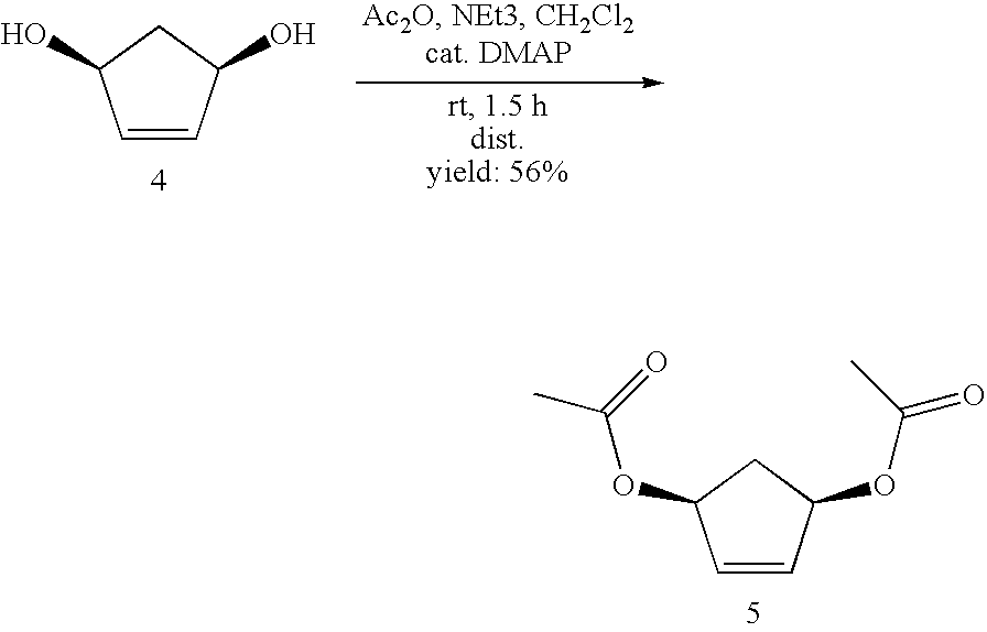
C1=CC(O)CC1O.C1=CC(OC(C)=O)CC1OC(=O)C
